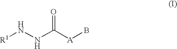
[R1]NNC([A]B)=O
